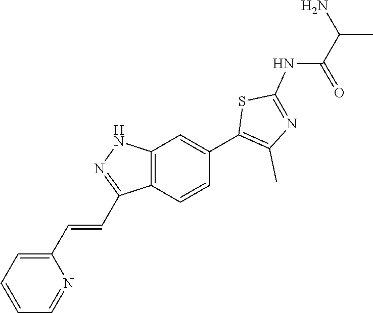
C1=CC=C(C=CC2=NNC3=C2C=CC(C2=C(C)N=C(NC(C(C)N)=O)S2)=C3)N=C1
